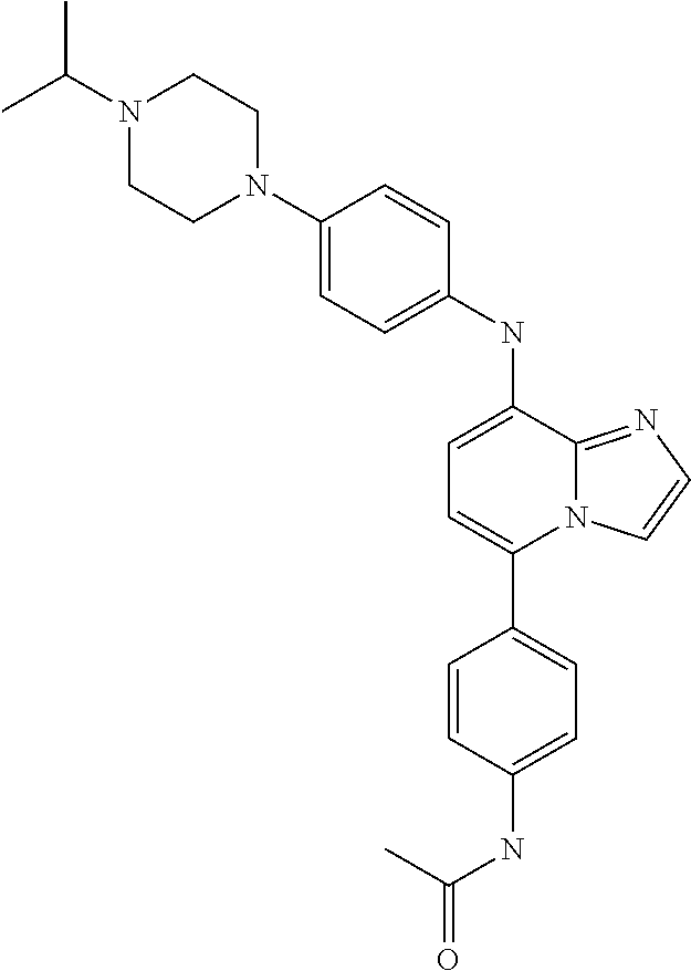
C1(C2=CC=C(NC3=CC=C(N4CCN(C(C)C)CC4)C=C3)C3=NC=CN23)=CC=C(NC(C)=O)C=C1
